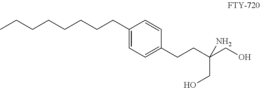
CCCCCCCCC1=CC=C(CCC(CO)(N)CO)C=C1
